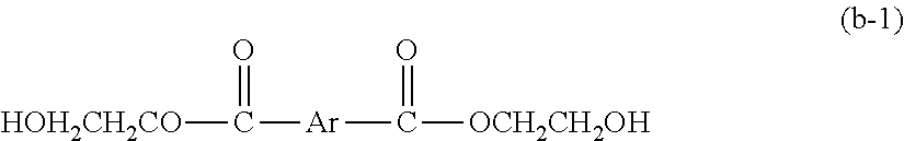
[HOH2CH2CO]C([Ar]C([OCH2CH2OH])=O)=O
